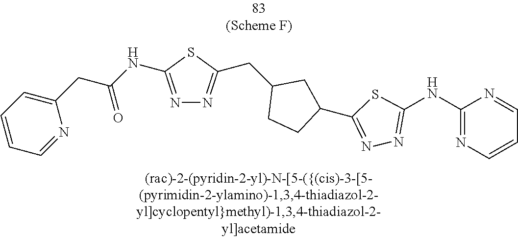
C1(CC(NC2=NN=C(CC3CCC(C4=NN=C(NC5=NC=CC=N5)S4)C3)S2)=O)=CC=CC=N1
